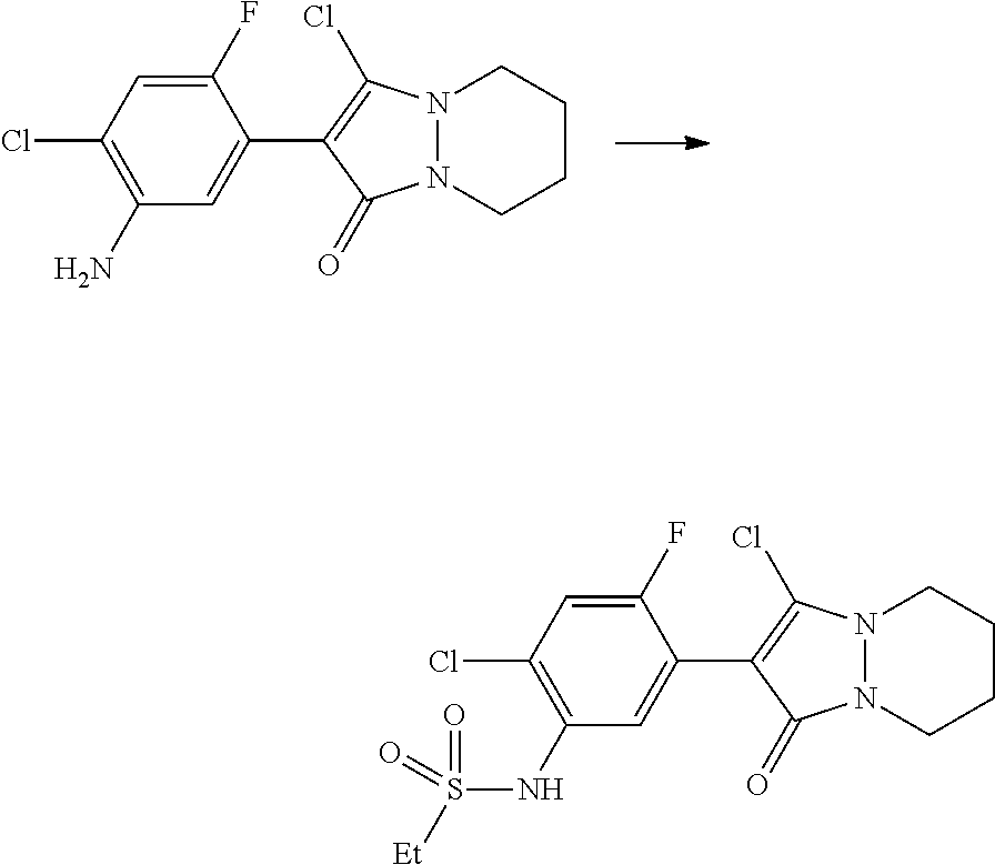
N12N(CCCC1)C(=O)C(C1=CC(N)=C(Cl)C=C1F)=C2Cl.N12N(CCCC1)C(=O)C(C1=CC(NS(=O)([Et])=O)=C(Cl)C=C1F)=C2Cl
